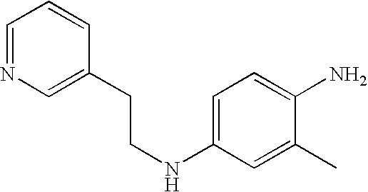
C1=NC=C(CCNC2=CC=C(N)C(C)=C2)C=C1
